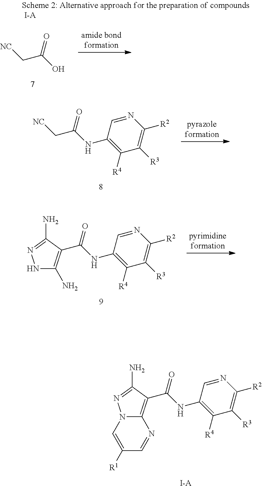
[NC]CC(NC1=C([R4])C([R3])=C([R2])N=C1)=O.C(NC1=C([R4])C([R3])=C([R2])N=C1)(=O)C1=C(N)NN=C1N.C(NC1=C([R4])C([R3])=C([R2])N=C1)(=O)C1=C2N(N=C1N)C=C([R1])C=N2.[I-A].[NC]CC(O)=O
